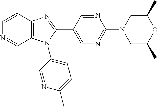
C1=CC2=C(C=N1)N(C1=CC=C(C)N=C1)C(C1=CN=C(N3CC(C)OC(C)C3)N=C1)=N2
